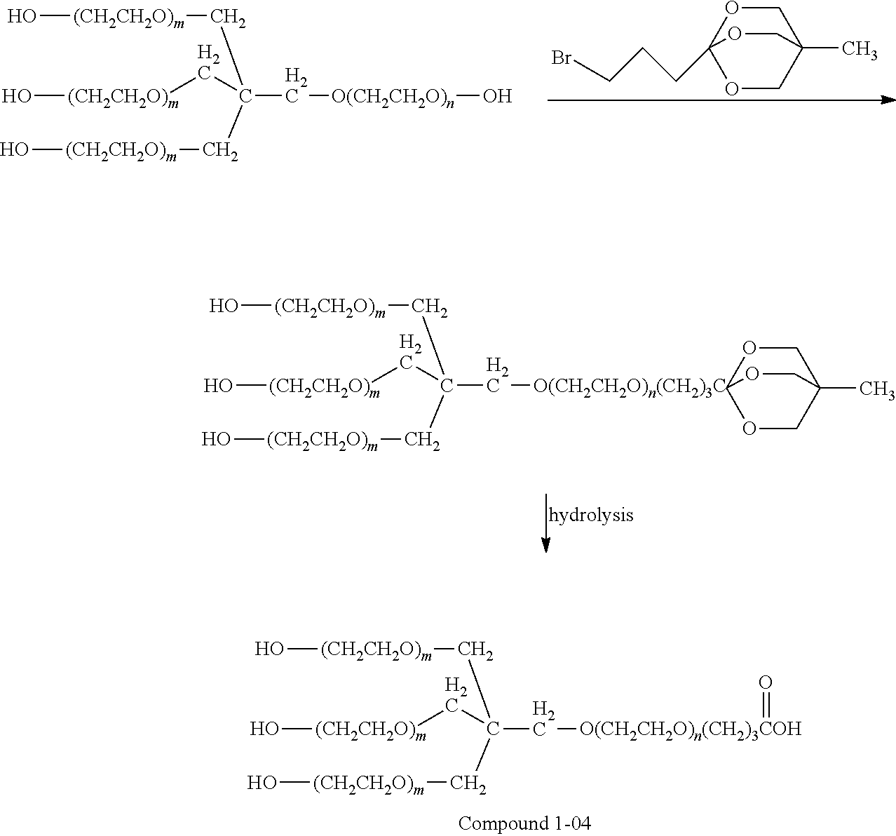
O[(CH2CH2O)m]CC(C[(CH2CH2O)m]O)(C[(CH2CH2O)m]O)C[O(CH2CH2O)n]O.O1CC2(C)COC1(CCCBr)OC2.O[(CH2CH2O)m]CC(C[(CH2CH2O)m]O)(C[(CH2CH2O)m]O)C[O(CH2CH2O)n(CH2)3C].O1CC2(C)COC1OC2.O[(CH2CH2O)m]CC(C[(CH2CH2O)m]O)(C[(CH2CH2O)m]O)C[O(CH2CH2O)n(CH2)3COH]=O
